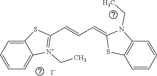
C12=CC=CC=C1SC(C=CC=C1SC3=C(N1CC)C=CC=C3)=[N+]2CC.[I-]
